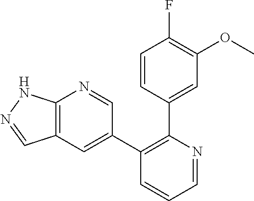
C12=C(C=C(C3=C(C4=CC(OC)=C(F)C=C4)N=CC=C3)C=N1)C=NN2
